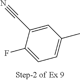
C1=C(C#N)C(F)=CC=C1C
